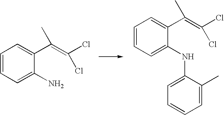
C1=CC=C(N)C(C(=C(Cl)Cl)C)=C1.C1=CC=C(NC2=CC=CC=C2C)C(C(=C(Cl)Cl)C)=C1
